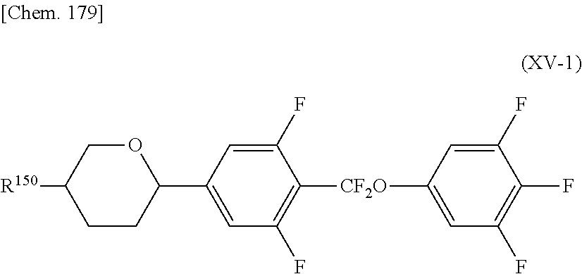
C1(F)=CC(C2CCC([R150])CO2)=CC(F)=C1[CF2O]C1=CC(F)=C(F)C(F)=C1
